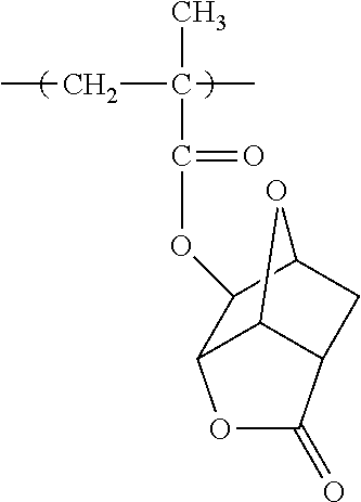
O(C(=O)C(C)(CC)C)C1C2CC3C(C1OC3=O)O2
